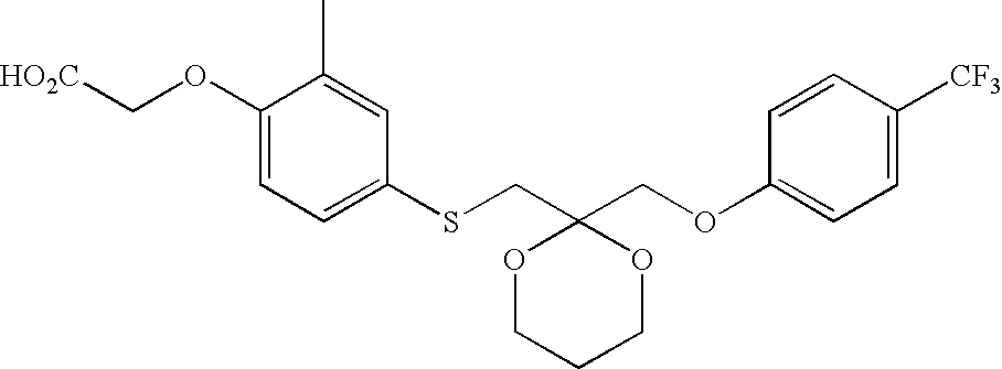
C(OC1=CC=C(SCC2(COC3=CC=C([CF3])C=C3)OCCCO2)C=C1C)[HO2C]
